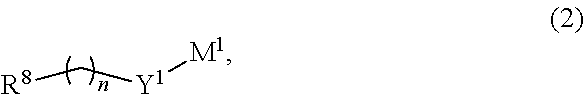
[R8]C[Y1][M1]
